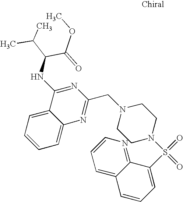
C12=CC=CN=C1C(S(=O)(=O)N1CCN(CC3=NC4=CC=CC=C4C(NC(C(C)C)C(OC)=O)=N3)CC1)=CC=C2
